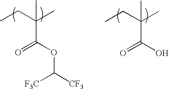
CCC(C)(C(OC([CF3])[F3C])=O)C.CCC(C)(C(O)=O)C
